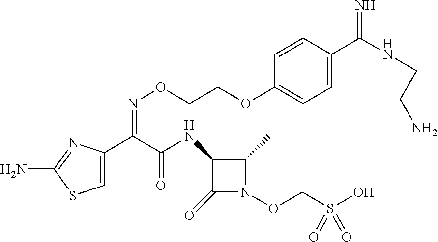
C1=C(C(C(NC2C(=O)N(OCS(O)(=O)=O)C2C)=O)=NOCCOC2=CC=C(C(NCCN)=N)C=C2)N=C(N)S1
